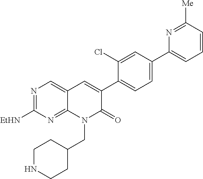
N1=C([EtHN])N=C2C(=C1)C=C(C1=CC=C(C3=CC=CC([Me])=N3)C=C1Cl)C(=O)N2CC1CCNCC1
